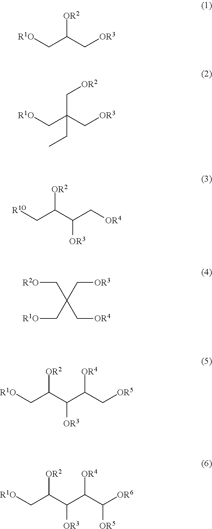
[R1O]CC(C[OR3])[OR2].[R1O]CC(C[OR3])(C[OR2])CC.[R1O]CC(C(C[OR4])[OR3])[OR2].[R1O]CC(C[R2O])(C[OR4])C[OR3].[R1O]CC(C(C(C[OR5])[OR4])[OR3])[OR2].[R1O]CC(C(C(C([OR6])[OR5])[OR4])[OR3])[OR2]
